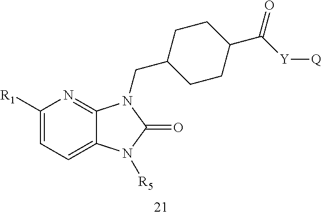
C1([R1])=CC=C2C(=N1)N(CC1CCC(C([Y][Q])=O)CC1)C(=O)N2[R5]
